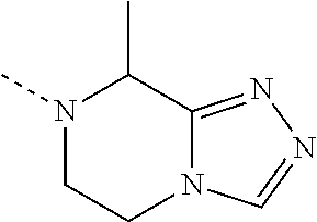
N1(C)CCN2C(=NN=C2)C1C
